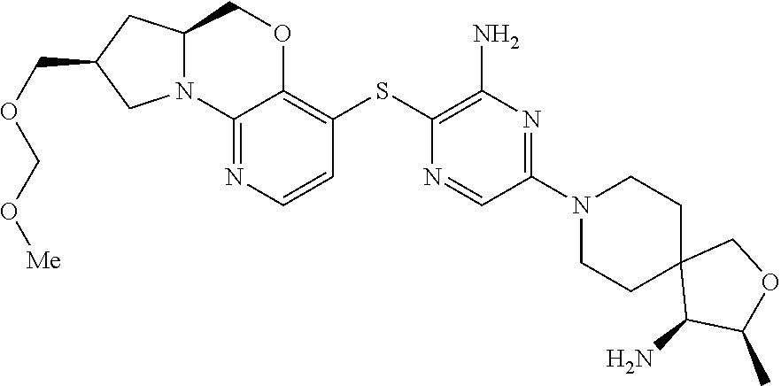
C1(N)C(C)OCC12CCN(C1=NC(N)=C(SC3=C4OCC5CC(COCO[Me])CN5C4=NC=C3)N=C1)CC2
